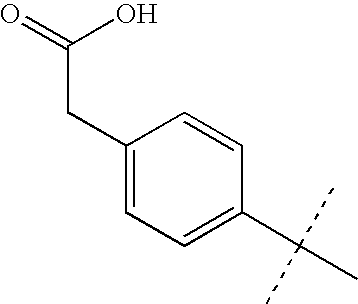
C1(CC(=O)O)=CC=C(C(C)(C)C)C=C1
